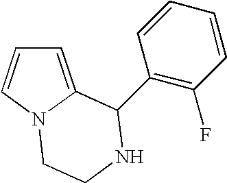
C1=C2N(C=C1)CCNC2C1=C(F)C=CC=C1
